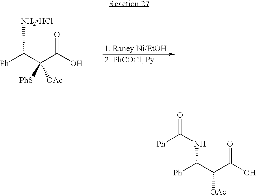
[Ph]C(C(C(O)=O)([OAc])[PhS])[NH2HCl].[Ph]C(C(C(O)=O)[OAc])NC([Ph])=O
